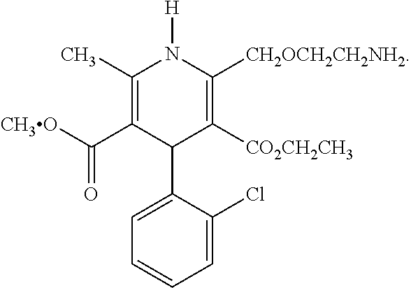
C1=C(C2C([CO2CH2CH3])=C([CH2OCH2CH2NH2])N([H])C(C)=C2C([CH3O])=O)C(Cl)=CC=C1
